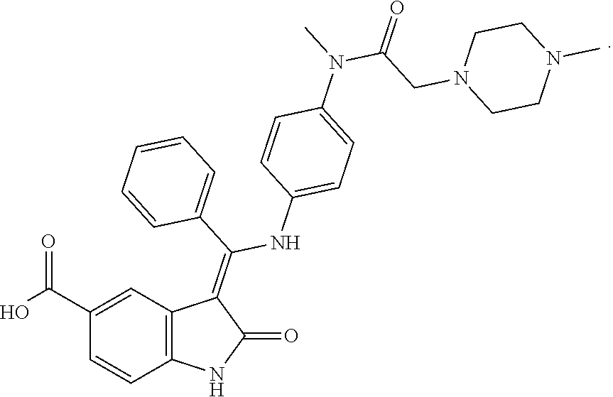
C1(C(O)=O)=CC2=C(C=C1)NC(=O)C2=C(NC1=CC=C(N(C)C(CN2CCN(C)CC2)=O)C=C1)C1=CC=CC=C1
